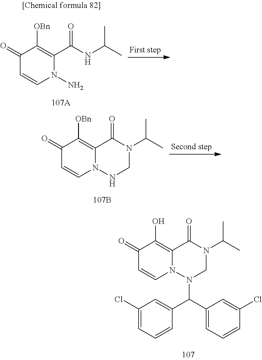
C1(=O)C=CN2C(=C1O)C(=O)N(C(C)C)CN2C(C1=CC=CC(Cl)=C1)C1=CC(Cl)=CC=C1.C1(=O)C=CN(N)C(C(NC(C)C)=O)=C1[OBn].C1(=O)C=CN2C(=C1[OBn])C(=O)N(C(C)C)CN2
